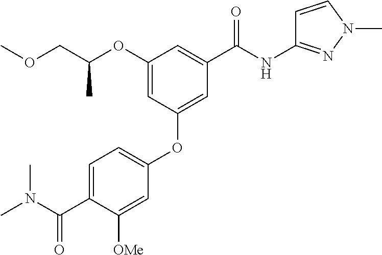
C1([OMe])=CC(OC2=CC(C(NC3=NN(C)C=C3)=O)=CC(OC(COC)C)=C2)=CC=C1C(N(C)C)=O
